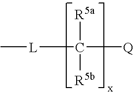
C[L]C([R5a])([R5b])[Q]
